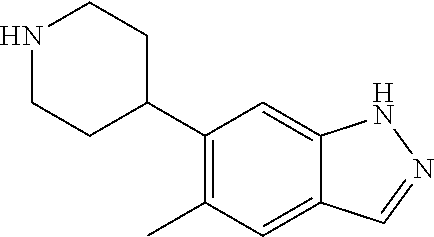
N1CCC(C2=C(C)C=C3C(=C2)NN=C3)CC1
